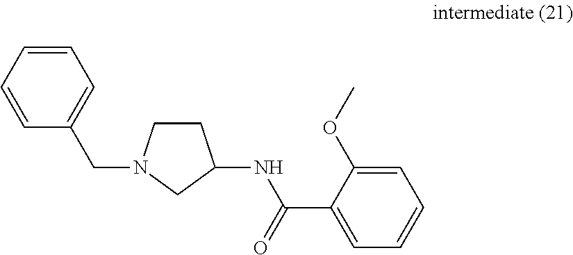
C1=C(OC)C(C(=O)NC2CCN(CC3=CC=CC=C3)C2)=CC=C1
